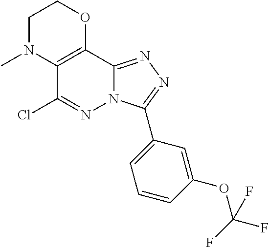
C1N(C)C2=C(OC1)C1=NN=C(C3=CC=CC(OC(F)(F)F)=C3)N1N=C2Cl
